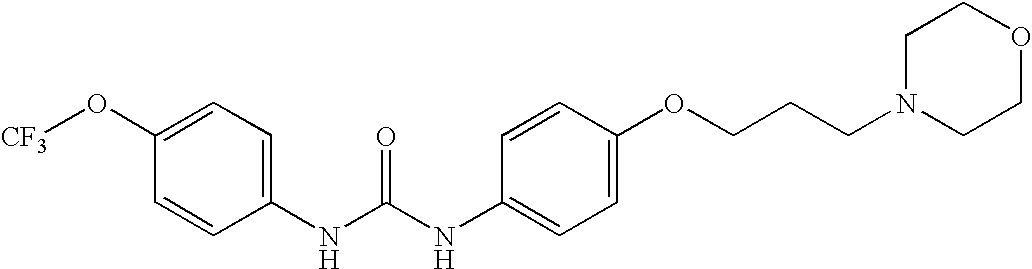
C1(O[CF3])=CC=C(NC(NC2=CC=C(OCCCN3CCOCC3)C=C2)=O)C=C1
